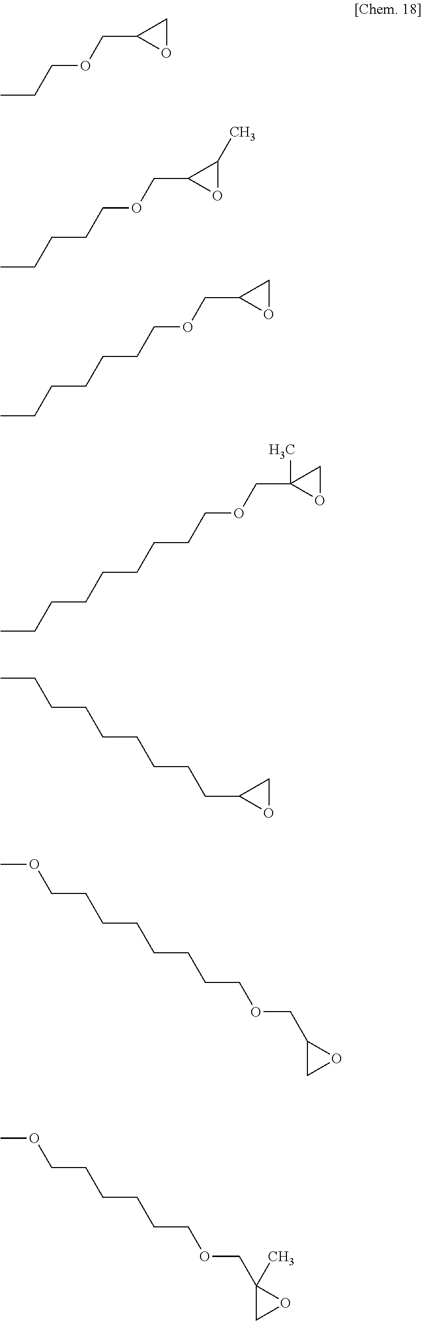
O1CC1COCCC.O1C(C)C1COCCCCC.O1CC1COCCCCCCC.O1CC1(COCCCCCCCCC)C.C1OC1CCCCCCCCC.C(CCCCCCCOC)OCC1CO1.C(CCCCCOC)OCC1(C)CO1
